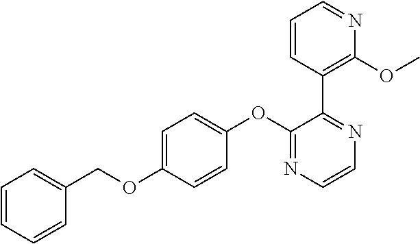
C1=C(OCC2=CC=CC=C2)C=CC(OC2=NC=CN=C2C2=C(OC)N=CC=C2)=C1
